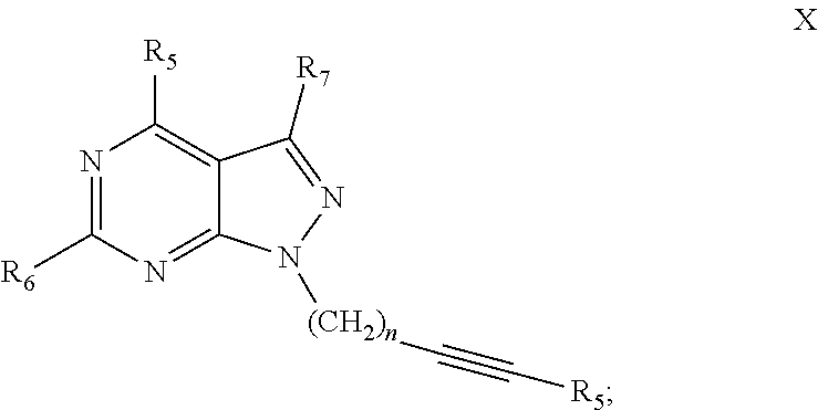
N1=C([R6])N=C2C(=C1[R5])C([R7])=NN2[(CH2)n]C#C[R5]
